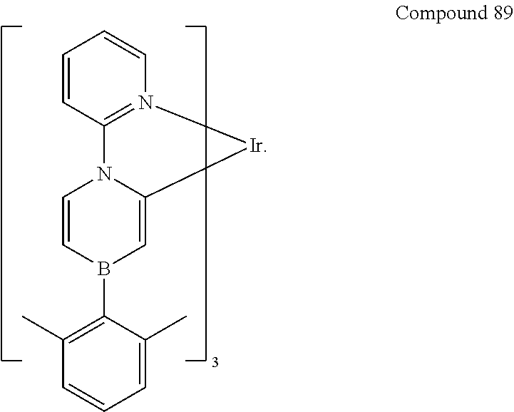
C1=CN2C(=CB1C1=C(C)C=CC=C1C)[Ir]N1=C2C=CC=C1
